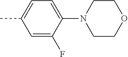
C1=C(F)C(N2CCOCC2)=CC=C1C
